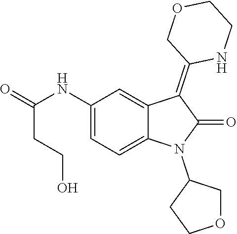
C1(NC(=O)CCO)=CC=C2C(=C1)C(=C1NCCOC1)C(=O)N2C1CCOC1
